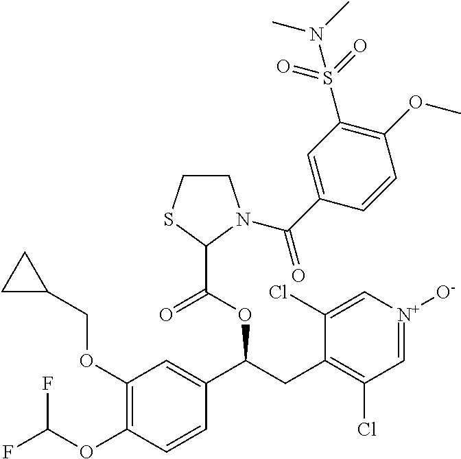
C1(OCC2CC2)=C(OC(F)F)C=CC(C(CC2=C(Cl)C=[N+]([O-])C=C2Cl)OC(C2N(C(C3=CC(S(=O)(=O)N(C)C)=C(OC)C=C3)=O)CCS2)=O)=C1
